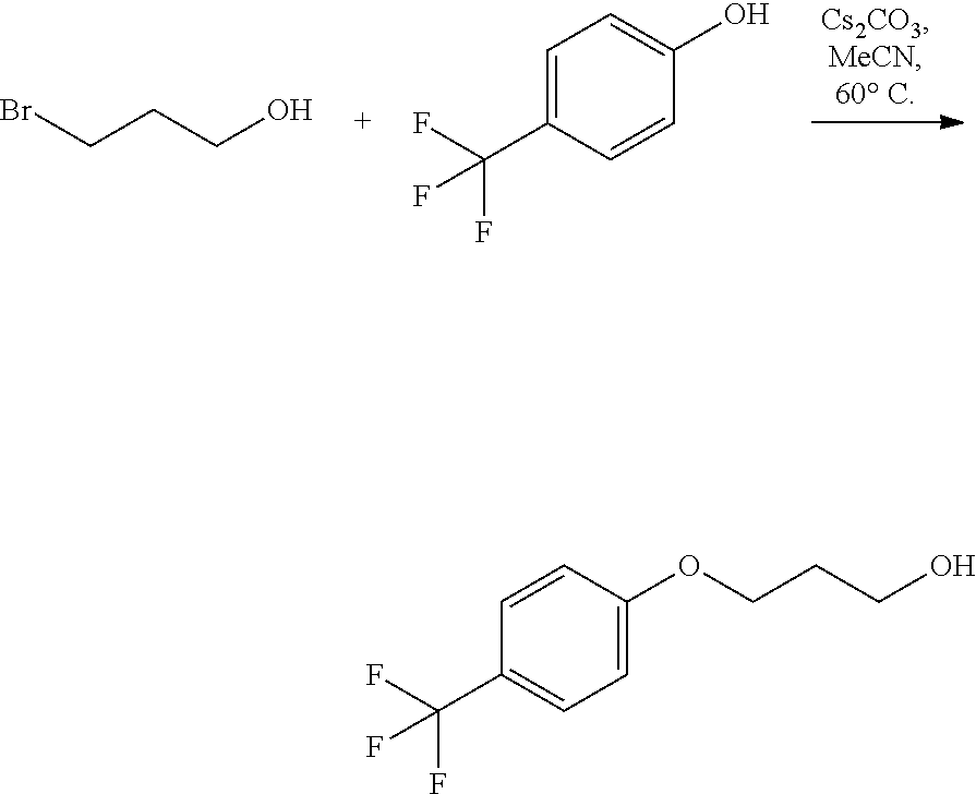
BrCCCO.C1(O)=CC=C(C(F)(F)F)C=C1.C1(OCCCO)=CC=C(C(F)(F)F)C=C1
